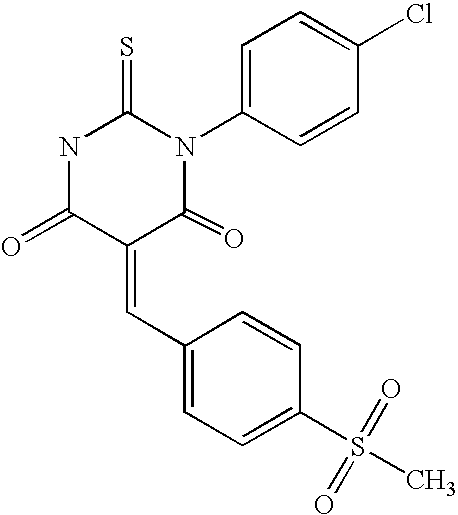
N1C(=O)C(=CC2=CC=C(S(C)(=O)=O)C=C2)C(=O)N(C2=CC=C(Cl)C=C2)C1=S
